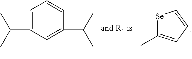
C1=C(C(C)C)C(C)=C(C(C)C)C=C1.[Se]1C(C)=CC=C1
